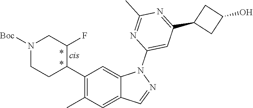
C1(C2C(F)CN([Boc])CC2)=C(C)C=C2C(=C1)N(C1=CC(C3CC(O)C3)=NC(C)=N1)N=C2
